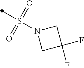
S(N1CC(F)(F)C1)(=O)(=O)C
